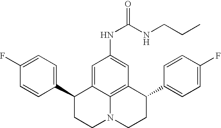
C1(F)=CC=C(C2CCN3C4=C(C(C5=CC=C(F)C=C5)CC3)C=C(NC(=O)NCCC)C=C24)C=C1
